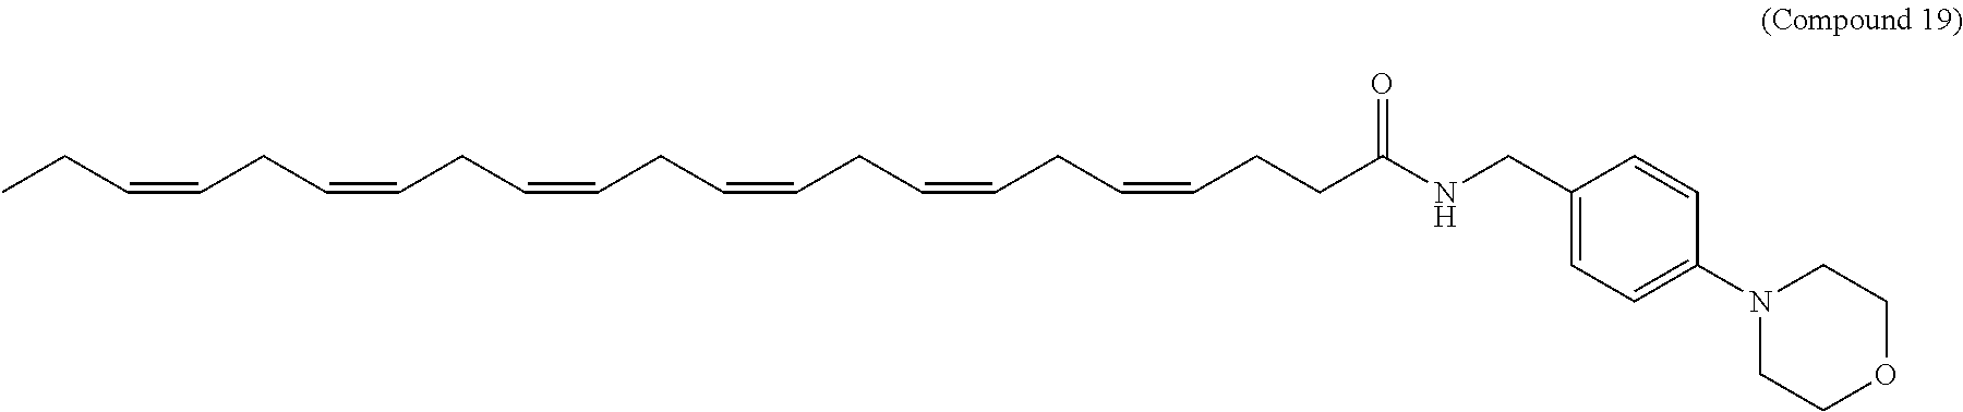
CCC=CCC=CCC=CCC=CCC=CCC=CCCC(NCC1=CC=C(N2CCOCC2)C=C1)=O
